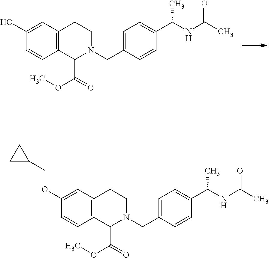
OC1=CC2=C(C=C1)C(C(OC)=O)N(CC1=CC=C(C(NC(C)=O)C)C=C1)CC2.C1C(COC2=CC3=C(C=C2)C(C(OC)=O)N(CC2=CC=C(C(NC(C)=O)C)C=C2)CC3)C1
